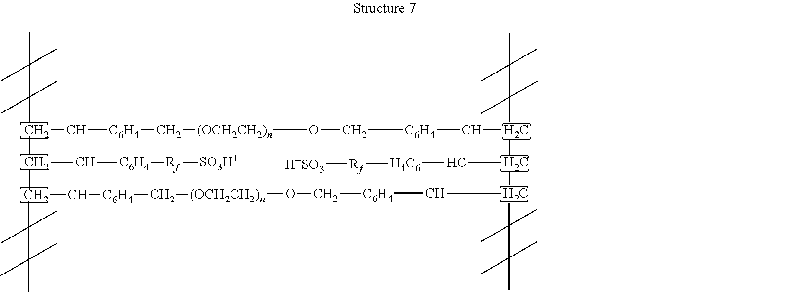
CC(C)(C)C(C)(C)C(C(C[C6H4][Rf][SO3H+])C)C[C6H4]C[(OCH2CH2)n]OC[C6H4]CC(C(C(C[C6H4]CO[(OCH2CH2)n]C[C6H4]CCC(C)(C)C(C)(C)C)C(C)(C)C(C)(C)C)C[H4C6][Rf][H+SO3])C(C)(C)C(C)(C)C
